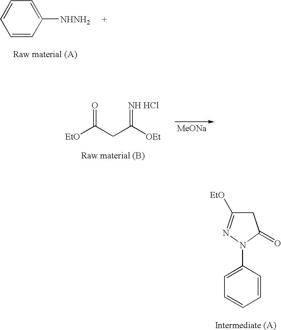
C1C([EtO])=NN(C2=CC=CC=C2)C1=O.C1=CC=CC([NHNH2])=C1.[EtO]C(CC([OEt])=[NH HCl])=O.[MeONa]
